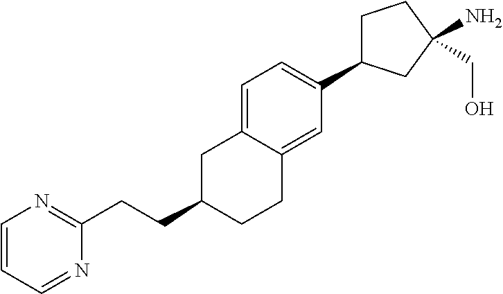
C1C(C2=CC=C3C(=C2)CCC(CCC2=NC=CC=N2)C3)CC(N)(CO)C1
